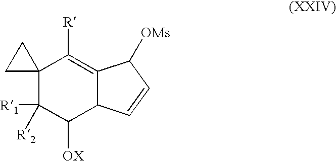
C12(C([R1])([R2])C([OX])C3C(=C1[R])C([OMs])C=C3)CC2
